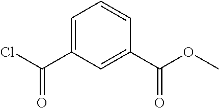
C1=C(C(=O)Cl)C=C(C(=O)OC)C=C1
